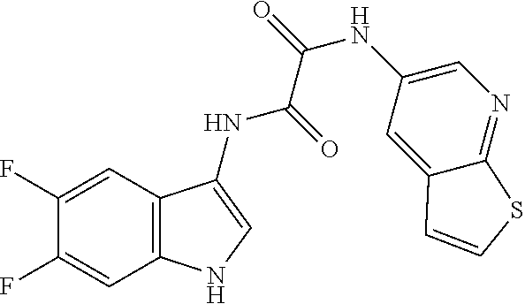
C1(F)=CC2=C(C=C1F)NC=C2NC(=O)C(=O)NC1=CN=C2C(=C1)C=CS2
